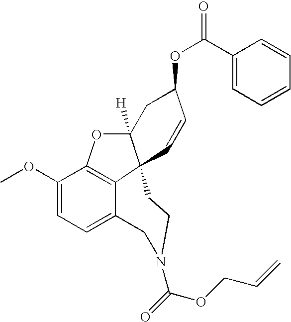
C1(OC)=CC=C2C3=C1OC1([H])C3(C=CC(OC(C3=CC=CC=C3)=O)C1)CCN(C(=O)OCC=C)C2
